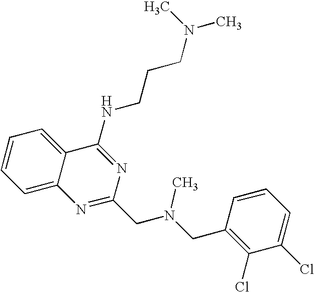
C12=CC=CC=C1C(NCCCN(C)C)=NC(CN(CC1=C(Cl)C(Cl)=CC=C1)C)=N2
